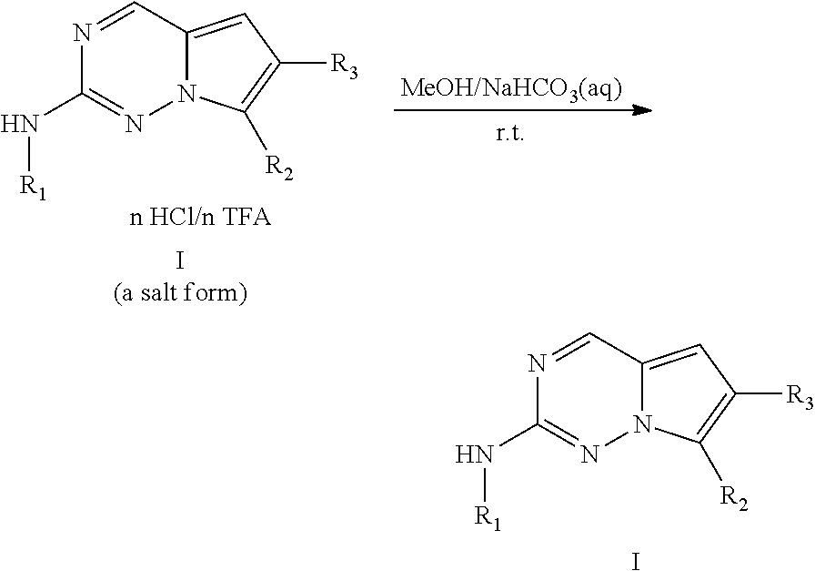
N1=CC2=CC([R3])=C([R2])N2N=C1N[R1].I.N1=CC2=CC([R3])=C([R2])N2N=C1N[R1]
